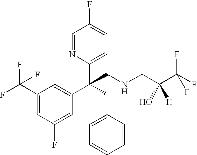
C1(C(F)(F)F)=CC(F)=CC(C(C2=CC=C(F)C=N2)(CC2=CC=CC=C2)CNCC(C(F)(F)F)(O)[H])=C1
